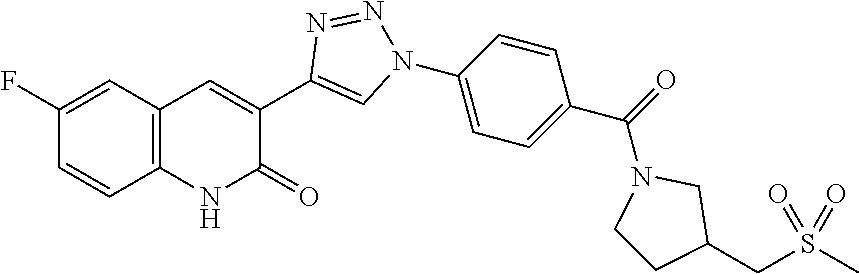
C12=C(C=C(F)C=C1)C=C(C1=CN(C3=CC=C(C(=O)N4CC(CS(C)(=O)=O)CC4)C=C3)N=N1)C(=O)N2
